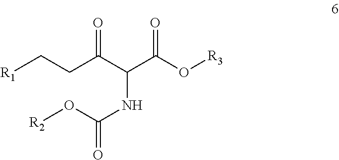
C(C(C(NC(O[R2])=O)C(O[R3])=O)=O)C[R1]
